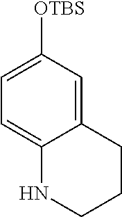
C1=C2C(=CC([OTBS])=C1)CCCN2
